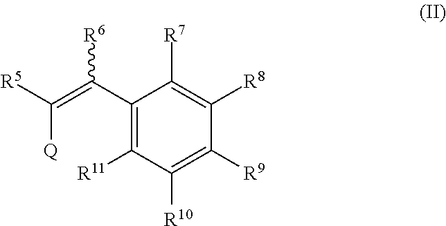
C1([R8])=C([R7])C(C([R6])=C([Q])[R5])=C([R11])C([R10])=C1[R9]
